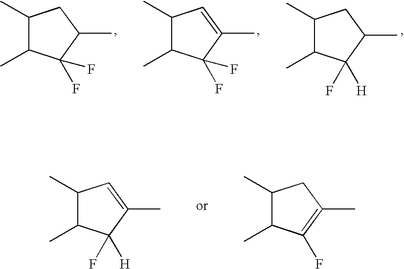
C1(C)C(C)C(F)(F)C(C)C1.C1(C)C(C)C(F)(F)C(C)=C1.C1(C)C(C)C([H])(F)C(C)C1.C1(C)C(C)C([H])(F)C(C)=C1.C1(C)C(C)C(F)=C(C)C1
